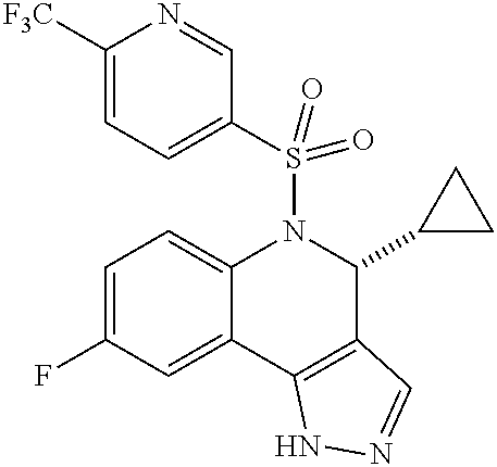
C1=C(F)C=C2C(=C1)N(S(C1=CC=C([F3C])N=C1)(=O)=O)C(C1CC1)C1=C2NN=C1
